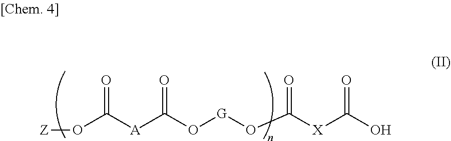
[Z]OC([A]C(O[G]OC([X]C(=O)O)=O)=O)=O
